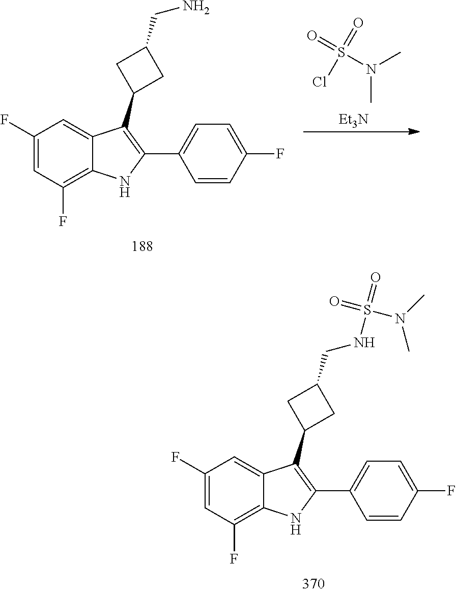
C1(F)=CC(F)=C2C(=C1)C(C1CC(CNS(N(C)C)(=O)=O)C1)=C(C1=CC=C(F)C=C1)N2.C1(F)=CC(F)=C2C(=C1)C(C1CC(CN)C1)=C(C1=CC=C(F)C=C1)N2.[Et3N].S(N(C)C)(=O)(=O)Cl
